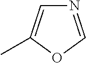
N1=COC(C)=C1
